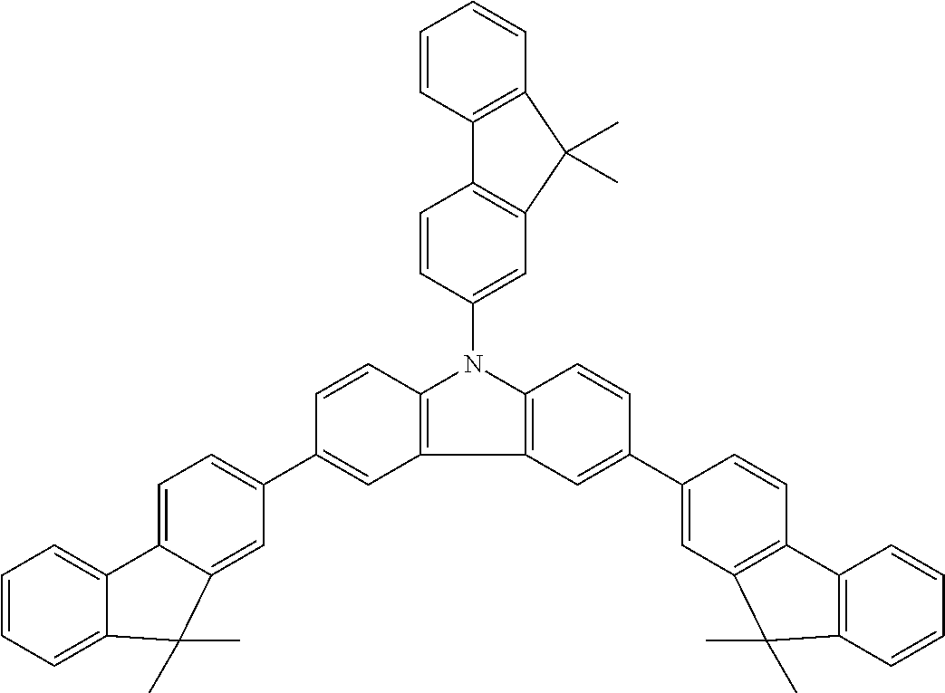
C1=CC2=C(C=C1)C(C)(C)C1=C2C=CC(N2C3=C(C=C(C4=CC=C5C(=C4)C(C)(C)C4=CC=CC=C54)C=C3)C3=C2C=CC(C2=CC4=C(C=C2)C2=C(C=CC=C2)C4(C)C)=C3)=C1
